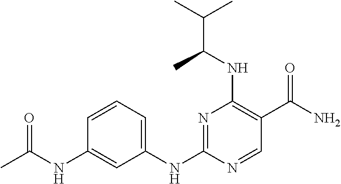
C1(NC(=O)C)=CC(NC2=NC(NC(C(C)C)C)=C(C(N)=O)C=N2)=CC=C1
